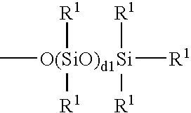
[O(SiO)d1Si](C)([R1])([R1])([R1])([R1])[R1]
